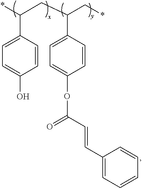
*C(CC(C*)C1=CC=C(OC(=O)C=CC2=CC=CC=C2)C=C1)C1=CC=C(O)C=C1
